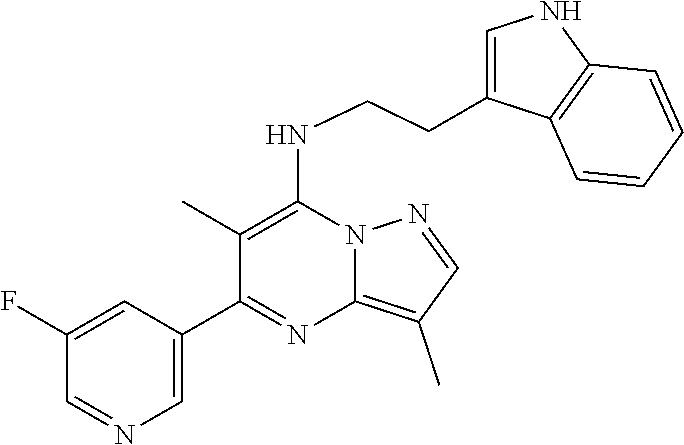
C1(C2=NC3=C(C)C=NN3C(NCCC3=CNC4=C3C=CC=C4)=C2C)=CN=CC(F)=C1
